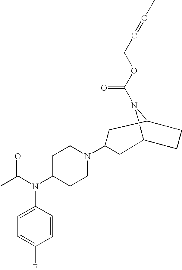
C12N(C(OCC=CC)=O)C(CC1)CC(N1CCC(N(C(C)=O)C3=CC=C(F)C=C3)CC1)C2
